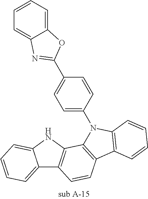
C12=CC=CC=C1NC1=C2C=CC2=C1N(C1=CC=C(C3=NC4=CC=CC=C4O3)C=C1)C1=C2C=CC=C1
